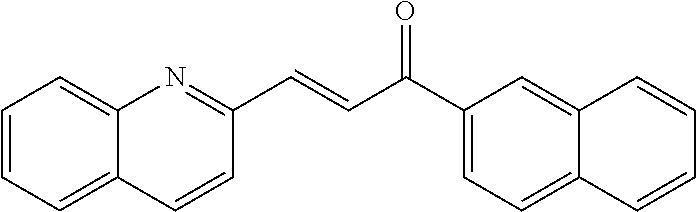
C1=CC=C2C(=C1)N=C(C=CC(C1=CC=C3C(=C1)C=CC=C3)=O)C=C2
